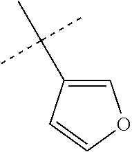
C(C)(C)(C)C1=COC=C1
